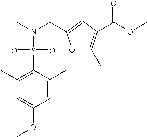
O1C(C)=C(C(OC)=O)C=C1CN(C)S(C1=C(C)C=C(OC)C=C1C)(=O)=O
